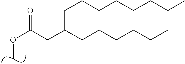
COC(=O)CC(CCCCCC)CCCCCCCC
